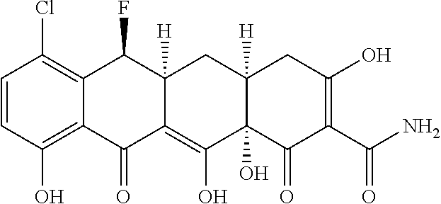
C1=CC(O)=C2C(=C1Cl)C(F)C1([H])C(=C(O)C3(O)C([H])(C1)CC(O)=C(C(N)=O)C3=O)C2=O
